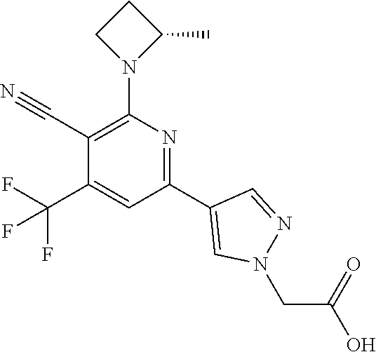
C1(C#N)=C(N2C(C)CC2)N=C(C2=CN(CC(O)=O)N=C2)C=C1C(F)(F)F
